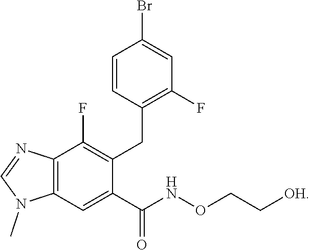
N1(C)C=NC2=C1C=C(C(=O)NOCC[OH])C(CC1=C(F)C=C(Br)C=C1)=C2F
